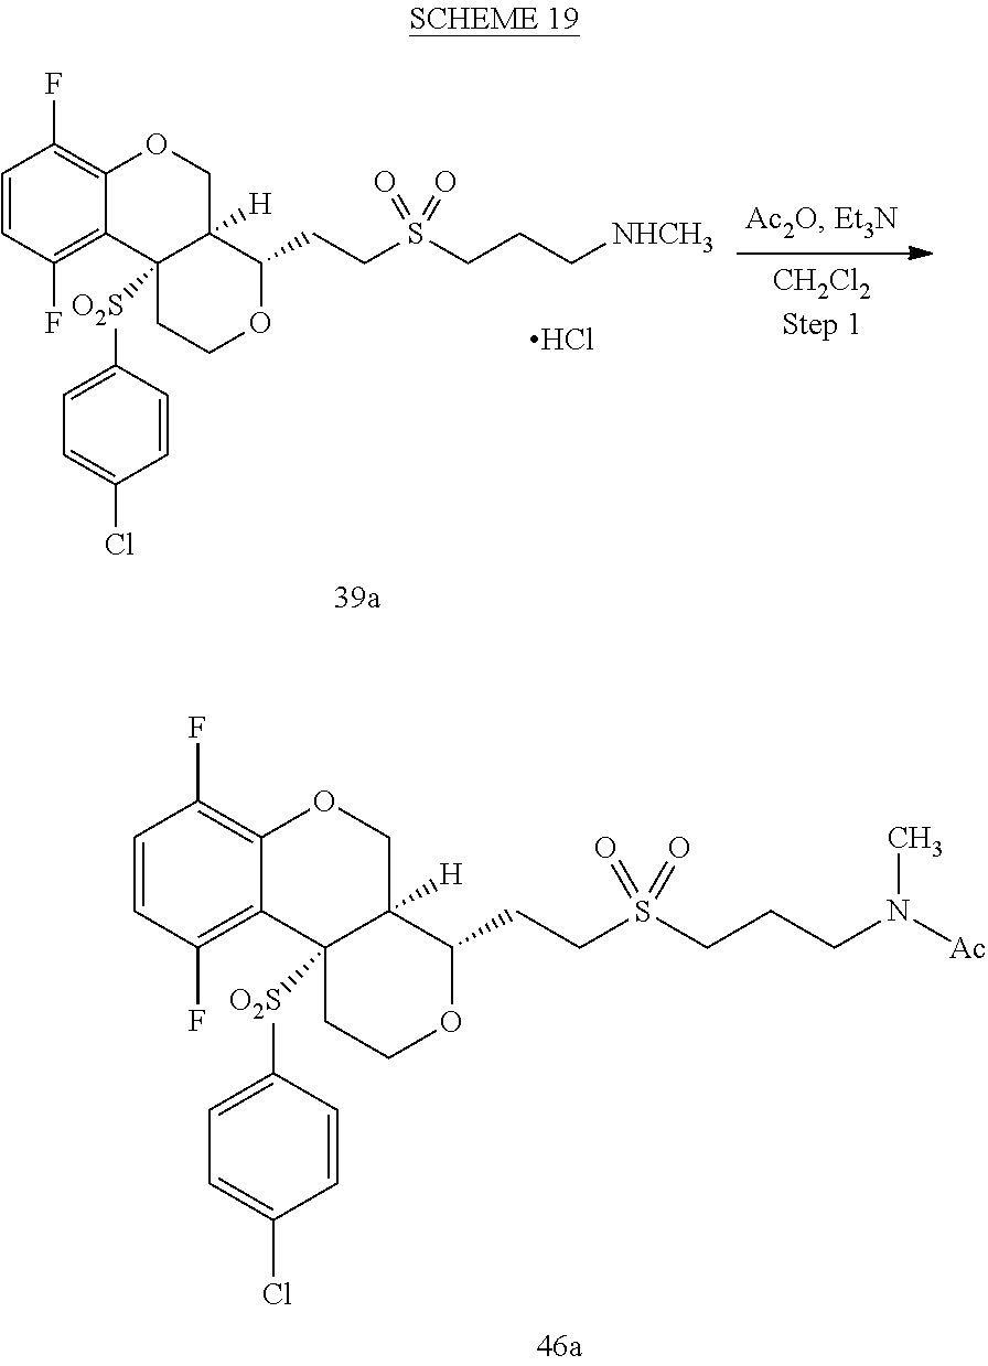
C1=CC(F)=C2C(=C1F)OCC1([H])C2([O2S]C2=CC=C(Cl)C=C2)CCOC1CCS(CCCN(C)[Ac])(=O)=O.C1=CC(F)=C2C(=C1F)OCC1([H])C2([O2S]C2=CC=C(Cl)C=C2)CCOC1CCS(CCC[NHCH3])(=O)=O.Cl
